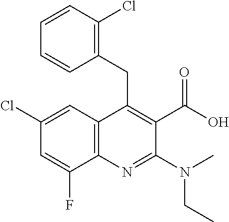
C1(Cl)=CC2=C(C(F)=C1)N=C(N(C)CC)C(C(O)=O)=C2CC1=C(Cl)C=CC=C1
